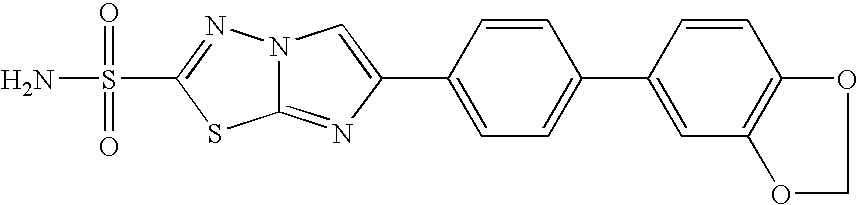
C12=NC(C3=CC=C(C4=CC5=C(C=C4)OCO5)C=C3)=CN1N=C(S(N)(=O)=O)S2
